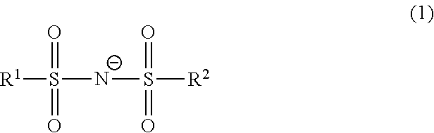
[R1]S([N-]S([R2])(=O)=O)(=O)=O
